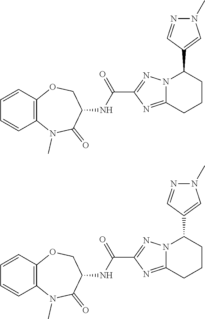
C1=CC2=C(C=C1)N(C)C(=O)C(NC(C1=NN3C(=N1)CCCC3C1=CN(C)N=C1)=O)CO2.C1=CC2=C(C=C1)N(C)C(=O)C(NC(C1=NN3C(=N1)CCCC3C1=CN(C)N=C1)=O)CO2
